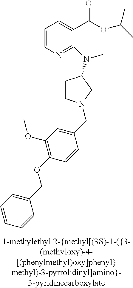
C1=CN=C(N(C)C2CCN(CC3=CC(OC)=C(OCC4=CC=CC=C4)C=C3)C2)C(C(OC(C)C)=O)=C1
